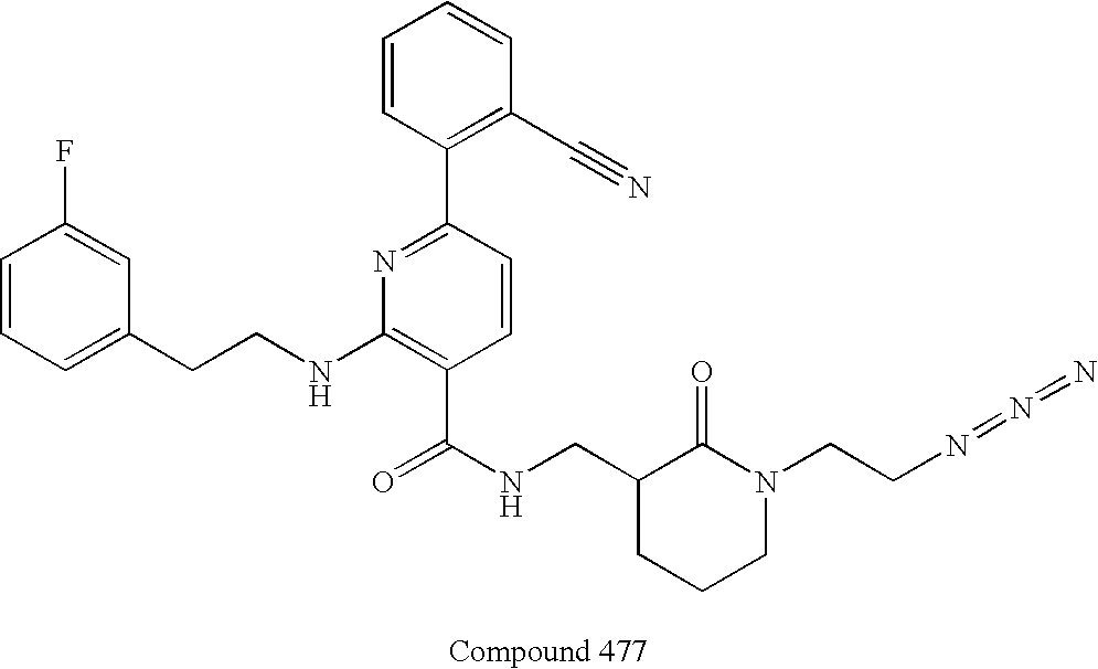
C1=CC=C(CCNC2=C(C(NCC3CCCN(CCN=N=N)C3=O)=O)C=CC(C3=C(C#N)C=CC=C3)=N2)C=C1F
